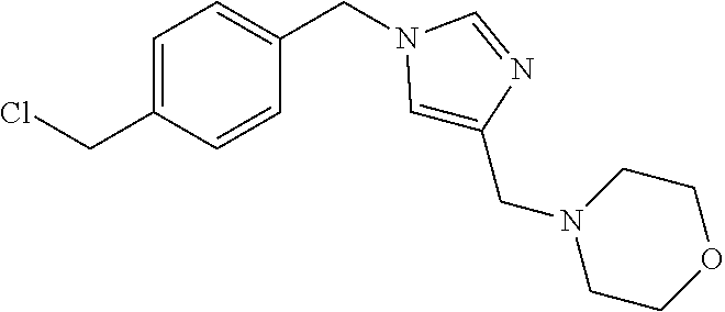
C1=C(CCl)C=CC(CN2C=C(CN3CCOCC3)N=C2)=C1
